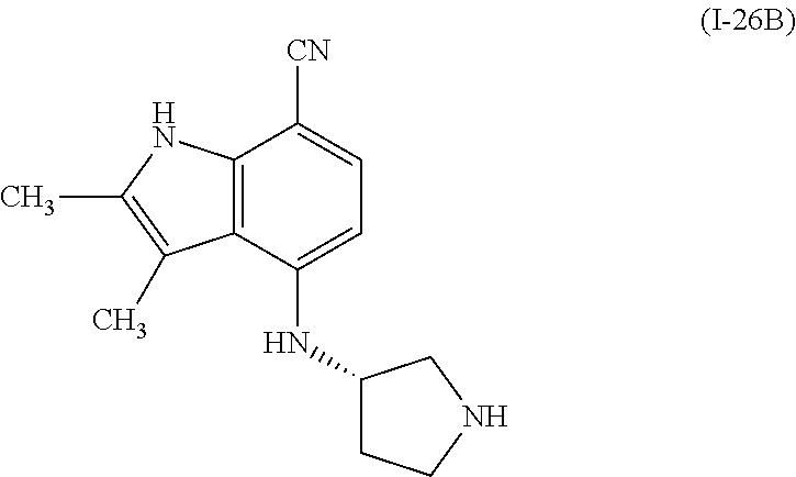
C12=C(C(NC3CCNC3)=CC=C1[CN])C(C)=C(C)N2
